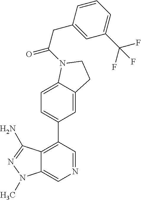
N1=CC(C2=CC=C3C(=C2)CCN3C(=O)CC2=CC(C(F)(F)F)=CC=C2)=C2C(=C1)N(C)N=C2N
